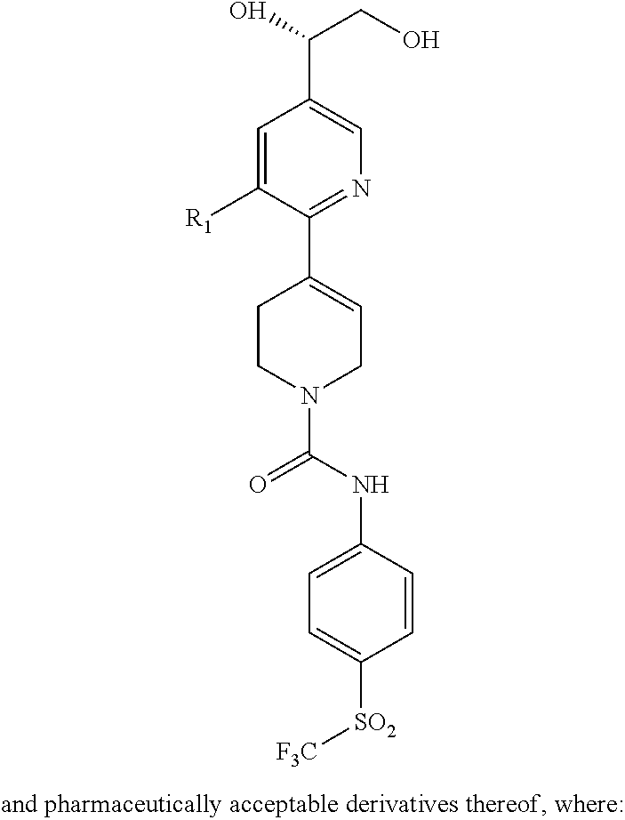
C1=C([R1])C(C2=CCN(C(NC3=CC=C([SO2][F3C])C=C3)=O)CC2)=NC=C1C(O)CO
